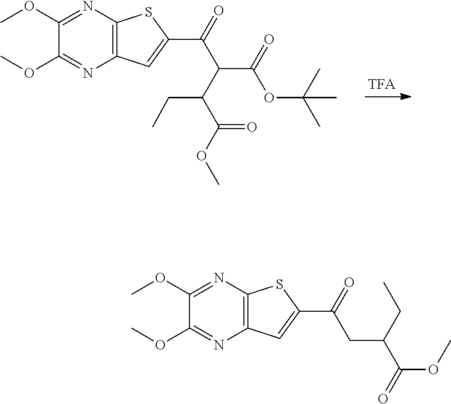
O(C)C1=NC2=C(N=C1OC)SC(C(C(C(OC(C)(C)C)=O)C(C(=O)OC)CC)=O)=C2.O(C)C1=NC2=C(N=C1OC)SC(C(CC(C(OC)=O)CC)=O)=C2
